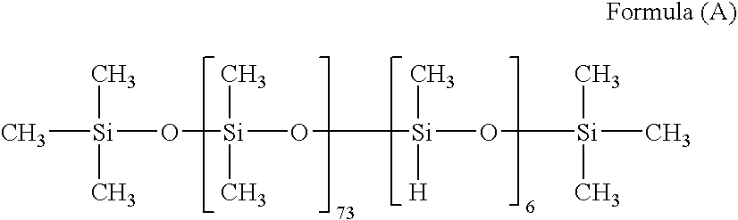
C[Si](C)(C)O[Si](C)(C)O[Si](C)([H])O[Si](C)(C)C
